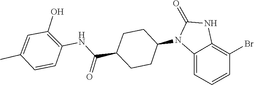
C1(=O)NC2=C(Br)C=CC=C2N1C1CCC(C(NC2=C(O)C=C(C)C=C2)=O)CC1
